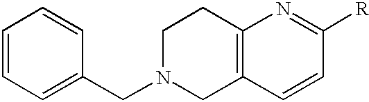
C1=CC=C(CN2CCC3=C(C2)C=CC([R])=N3)C=C1
